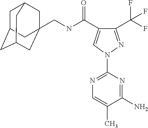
C1C2CC3CC(CNC(C4=CN(C5=NC=C(C)C(N)=N5)N=C4C(F)(F)F)=O)(CC1C3)C2
